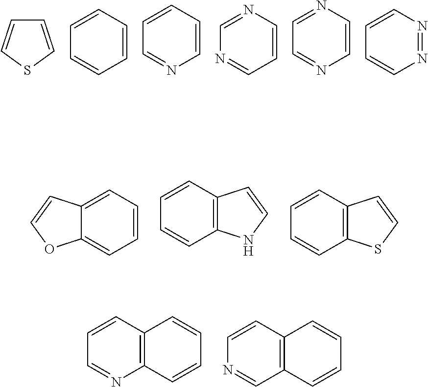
C1=C2C(=CC=C1)OC=C2.C1=CC=CC2=C1C=CN2.C1=CC=CC2=C1C=CS2.C1=CSC=C1.C1=CC=CC=C1.C1=NC=CC=C1.N1=CC=CN=C1.C1=NC=CN=C1.C1=CN=NC=C1.C1=NC2=C(C=C1)C=CC=C2.N1=CC2=C(C=C1)C=CC=C2
